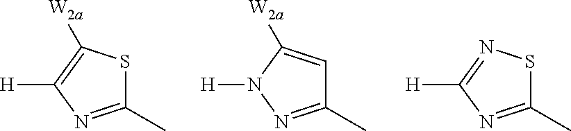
C1(C)=NC([H])=C([W2a])S1.C1(C)=NN([H])C([W2a])=C1.C1(C)=NC([H])=NS1
